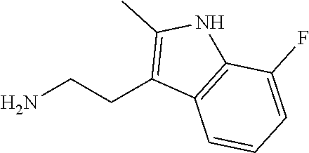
NCCC1=C(C)NC2=C1C=CC=C2F
